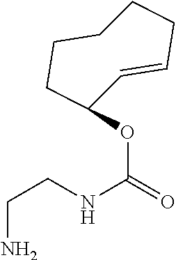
NCCNC(OC1C=CCCCCC1)=O
